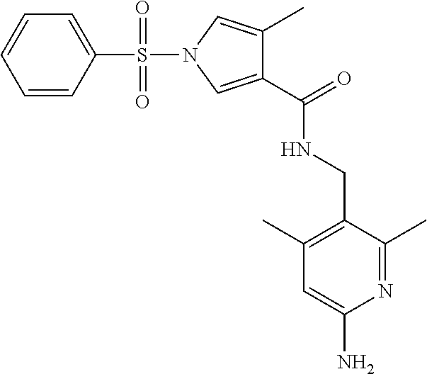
C1=C(N)N=C(C)C(CNC(=O)C2=CN(S(C3=CC=CC=C3)(=O)=O)C=C2C)=C1C
